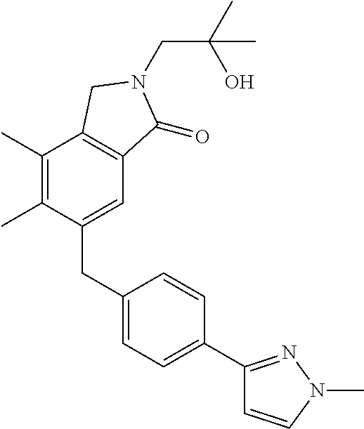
C1(C)=C(C)C(CC2=CC=C(C3=NN(C)C=C3)C=C2)=CC2=C1CN(CC(C)(O)C)C2=O
